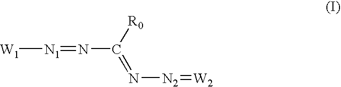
[W1][N1]=NC([R0])=N[N2]=[W2]
